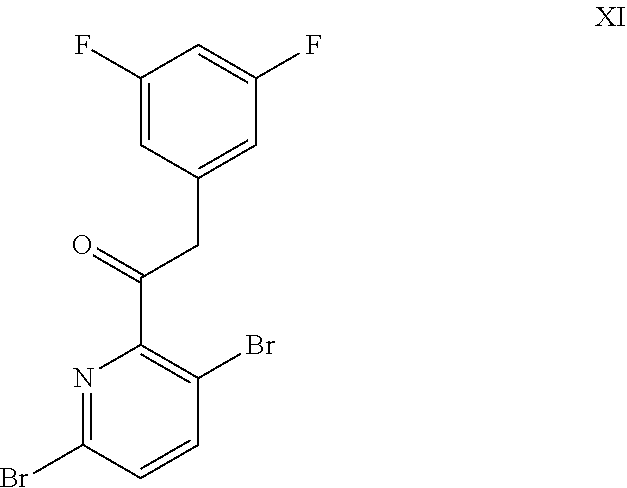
C1=CC(Br)=NC(C(=O)CC2=CC(F)=CC(F)=C2)=C1Br
